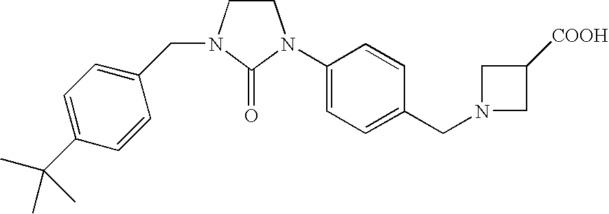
C1CN(CC2=CC=C(C(C)(C)C)C=C2)C(=O)N1C1=CC=C(CN2CC([COOH])C2)C=C1
